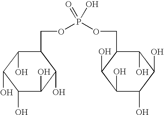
O(P(OCC1C(O)C(O)C(O)C(O)C1O)(=O)O)CC1C(O)C(O)C(O)C(O)C1O
